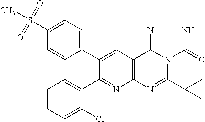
C1=CC=C(Cl)C(C2=NC3=C(C=C2C2=CC=C(S(C)(=O)=O)C=C2)C2=NNC(=O)N2C(C(C)(C)C)=N3)=C1
